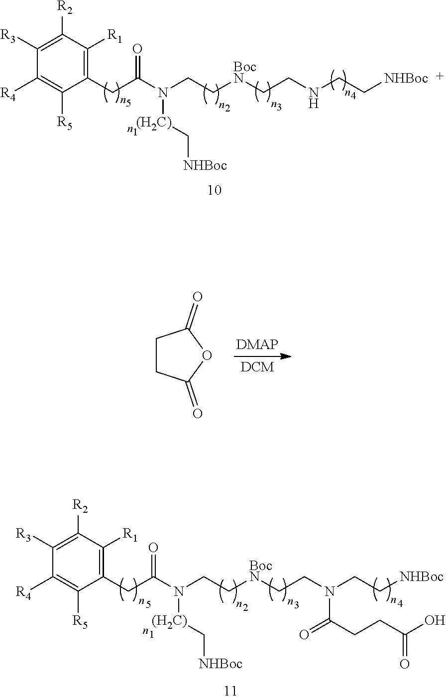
C1([R3])=C([R2])C([R1])=C(CC(N([(H2C)]C[NHBoc])CC[BocN]CCNCC[NHBoc])=O)C([R5])=C1[R4].C1CC(=O)OC1=O.C1([R3])=C([R2])C([R1])=C(CC(N([(H2C)]C[NHBoc])CC[BocN]CCN(CC[NHBoc])C(CCC(=O)O)=O)=O)C([R5])=C1[R4]
